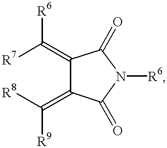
C1(=C([R7])[R6])C(=C([R8])[R9])C(=O)N([R6])C1=O
